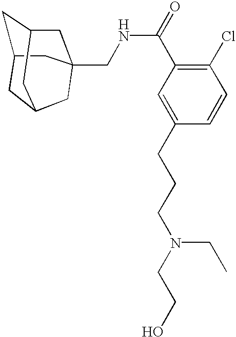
C1C2CC3CC(CNC(C4=C(Cl)C=CC(CCCN(CCO)CC)=C4)=O)(CC1C3)C2
